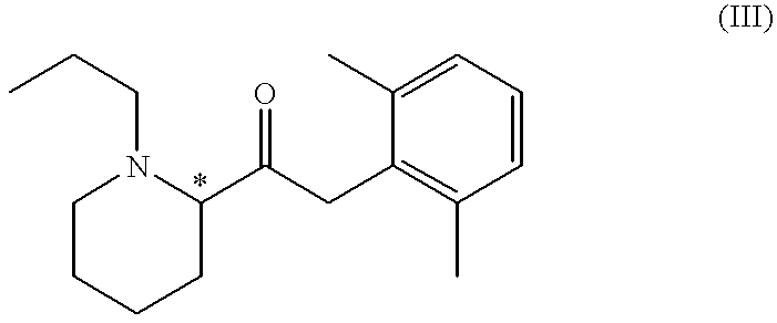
C1CCCC(C(CC2=C(C)C=CC=C2C)=O)N1CCC
